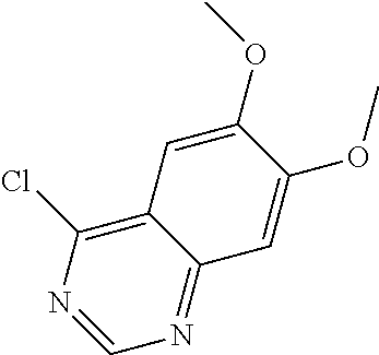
C12=C(Cl)N=CN=C1C=C(OC)C(OC)=C2
